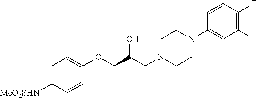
C1=C([MeO2SHN])C=CC(OCC(CN2CCN(C3=CC(F)=C(F)C=C3)CC2)O)=C1
